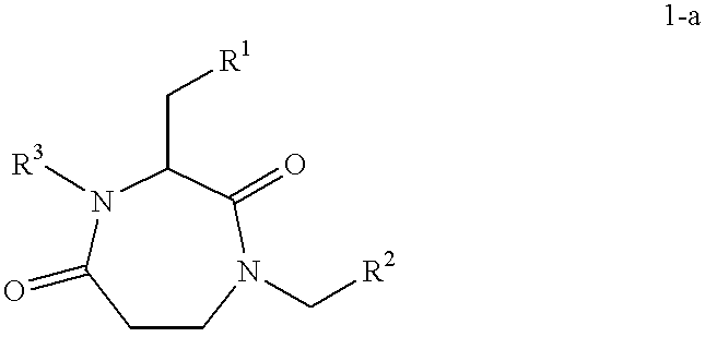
C1(=O)C(C[R1])N([R3])C(=O)CCN1C[R2]
